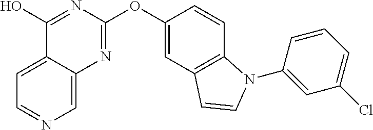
C1(O)=NC(OC2=CC3=C(C=C2)N(C2=CC(Cl)=CC=C2)C=C3)=NC2=CN=CC=C12
